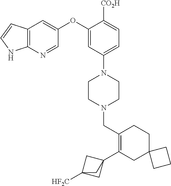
C1(C23CC([HF2C])(C2)C3)=C(CN2CCN(C3=CC=C([CO2H])C(OC4=CC5=C(N=C4)NC=C5)=C3)CC2)CCC2(C1)CCC2
